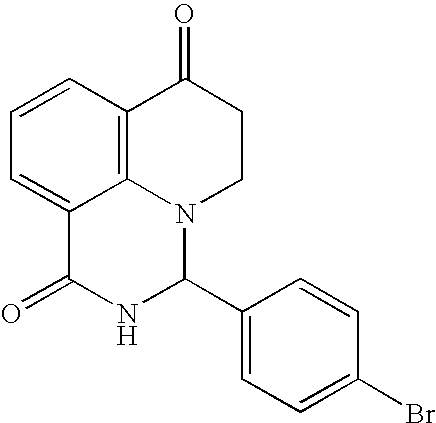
C1=CC2=C3C(=C1)C(=O)NC(C1=CC=C(Br)C=C1)N3CCC2=O
